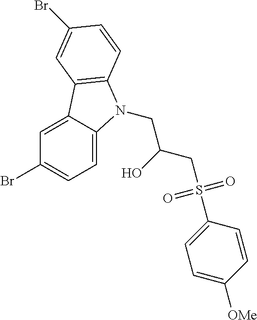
C1=C2C(=CC=C1Br)N(CC(CS(C1=CC=C([OMe])C=C1)(=O)=O)O)C1=C2C=C(Br)C=C1
